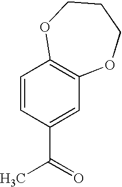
C1=CC(C(C)=O)=CC2=C1OCCCO2
